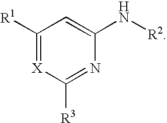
C1([R1])=[X]C([R3])=NC(N[R2])=C1
